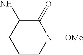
C1CN([OMe])C(=O)C(N)C1
